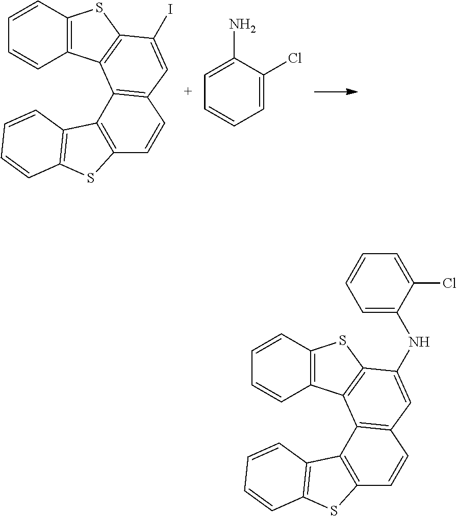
C12=C(C=CC=C1)SC1=C2C2=C(C=C1I)C=CC1=C2C2=C(S1)C=CC=C2.C1=C(Cl)C(N)=CC=C1.C12=C(C=CC=C1)SC1=C2C2=C(C=C1NC1=CC=CC=C1Cl)C=CC1=C2C2=C(S1)C=CC=C2
